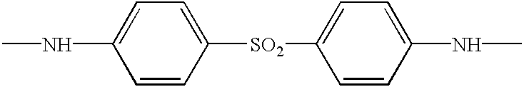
CNC1=CC=C([SO2]C2=CC=C(NC)C=C2)C=C1
